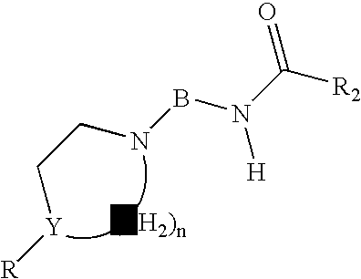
C(CNBN(C([R2])=O)[H])[Y][R]
